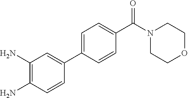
C1=C(C2=CC(N)=C(N)C=C2)C=CC(C(N2CCOCC2)=O)=C1
